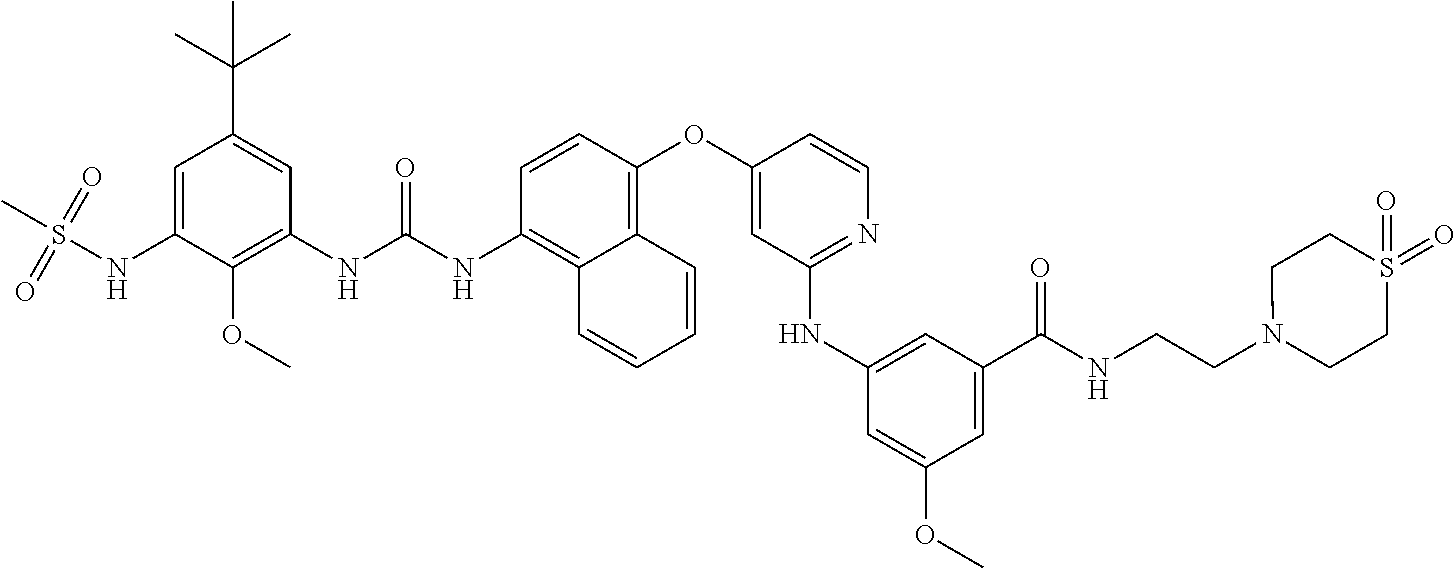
C1=CC(OC2=CC(NC3=CC(C(NCCN4CCS(=O)(=O)CC4)=O)=CC(OC)=C3)=NC=C2)=C2C(=C1NC(NC1=C(OC)C(NS(C)(=O)=O)=CC(C(C)(C)C)=C1)=O)C=CC=C2
